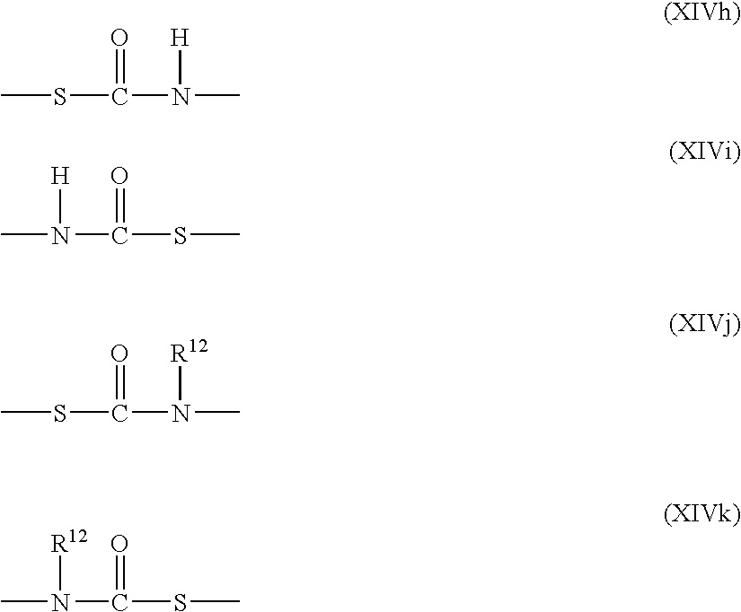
CSC(N(C)[H])=O.CN(C(SC)=O)[H].CSC(N(C)[R12])=O.CN(C(SC)=O)[R12]
